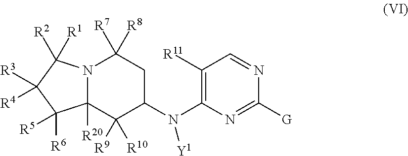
N12C([R20])(C([R9])([R10])C(N(C3=C([R11])C=NC([G])=N3)[Y1])CC1([R8])[R7])C([R6])([R5])C([R3])([R4])C2([R1])[R2]
